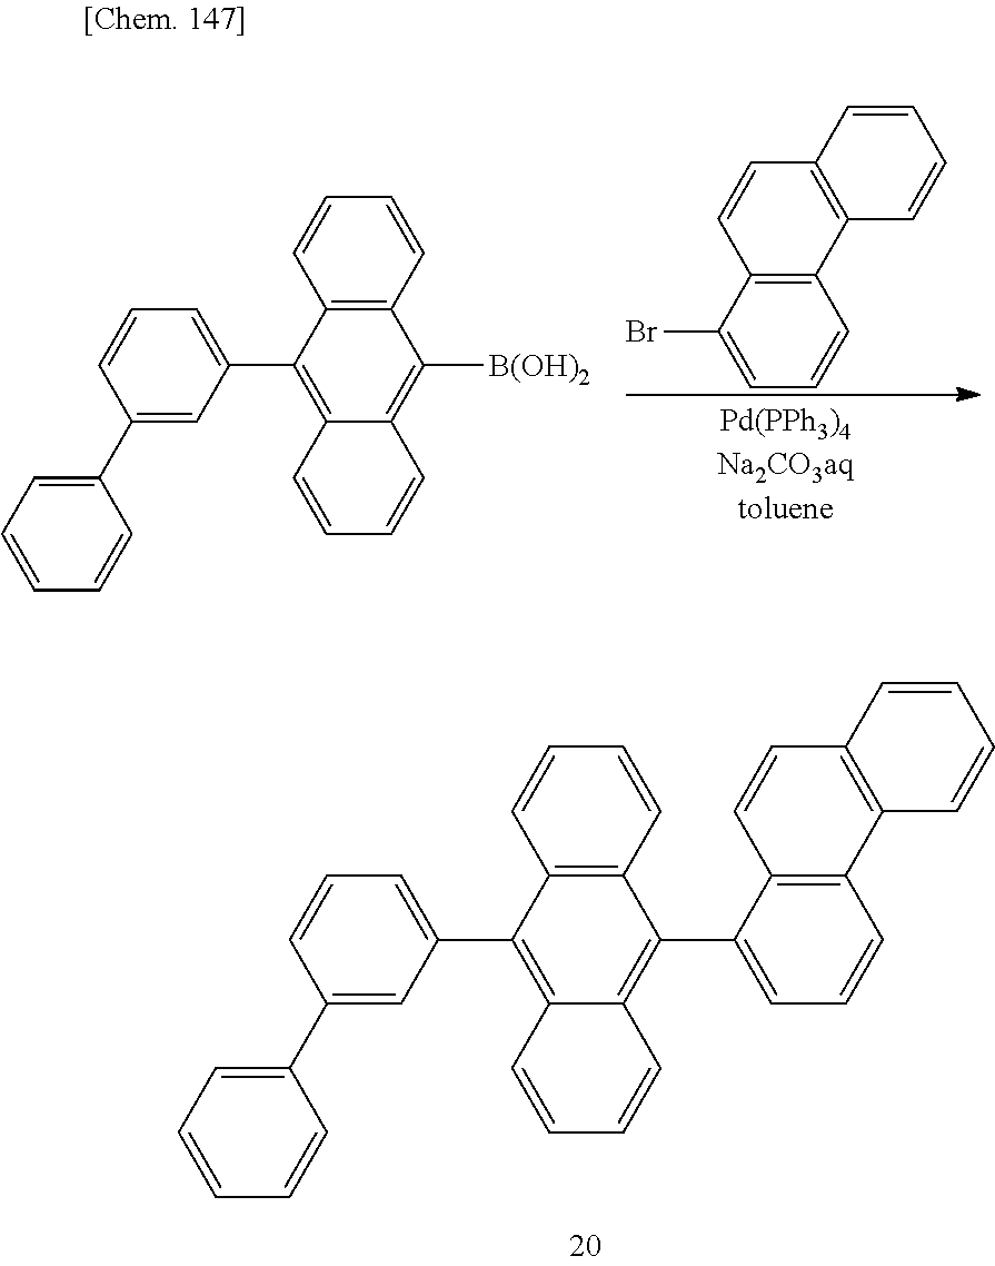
C1(C2=CC=CC=C2)=CC(C2=C3C(=C(C4=CC=CC5=C4C=CC4=C5C=CC=C4)C4=C2C=CC=C4)C=CC=C3)=CC=C1.BrC1=CC=CC2=C1C=CC1=C2C=CC=C1.C1(C2=CC=CC=C2)=CC(C2=C3C(=C([B(OH)2])C4=C2C=CC=C4)C=CC=C3)=CC=C1
